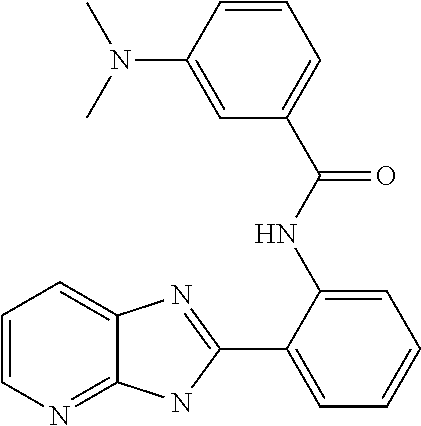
C1=CN=C2C(=C1)N=C(C1=CC=CC=C1NC(C1=CC=CC(N(C)C)=C1)=O)N2
